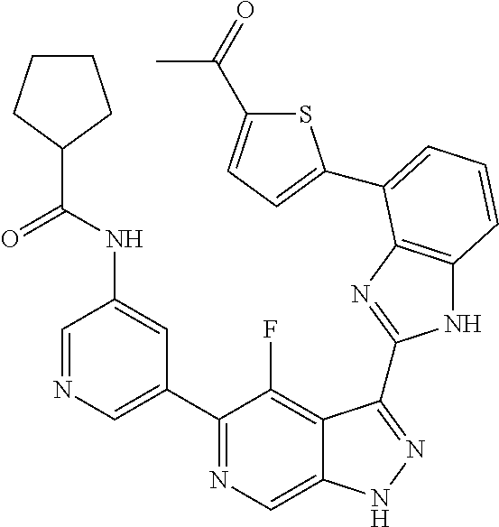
C1=NC=C(C2=NC=C3C(=C2F)C(C2=NC4=C(N2)C=CC=C4C2=CC=C(C(=O)C)S2)=NN3)C=C1NC(=O)C1CCCC1
